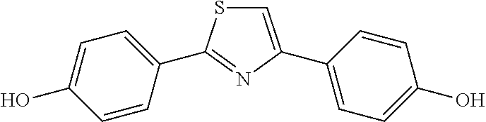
C1=C(C2=CC=C(O)C=C2)N=C(C2=CC=C(O)C=C2)S1
